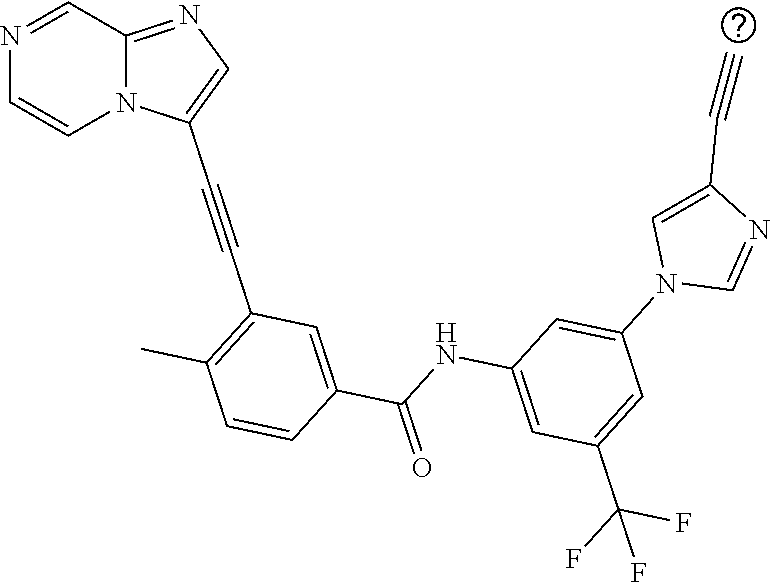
N1=CC2=NC=C(C#CC3=C(C)C=CC(C(NC4=CC(C(F)(F)F)=CC(N5C=NC(C#C)=C5)=C4)=O)=C3)N2C=C1
